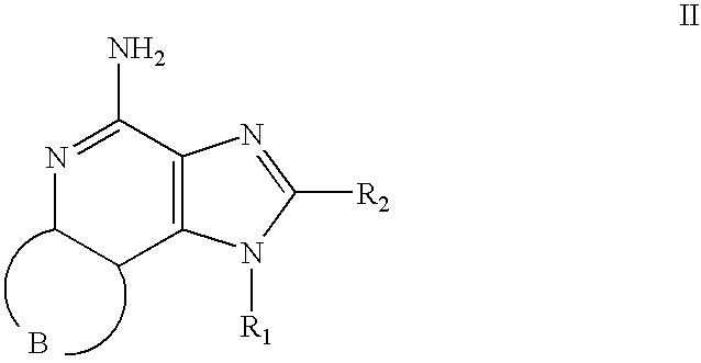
C1CN=C(N)C2=C1N([R1])C([R2])=N2.B
